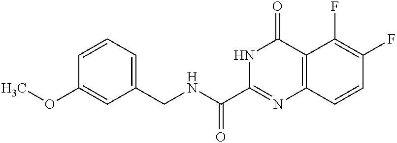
C1(OC)=CC(CNC(C2=NC3=C(C(=O)N2)C(F)=C(F)C=C3)=O)=CC=C1
